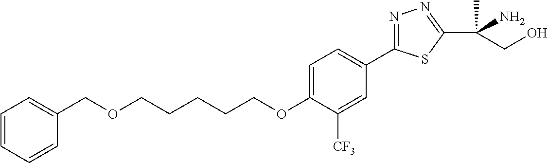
O(CCCCCOC1=CC=C(C2=NN=C(C(N)(C)CO)S2)C=C1[CF3])CC1=CC=CC=C1
